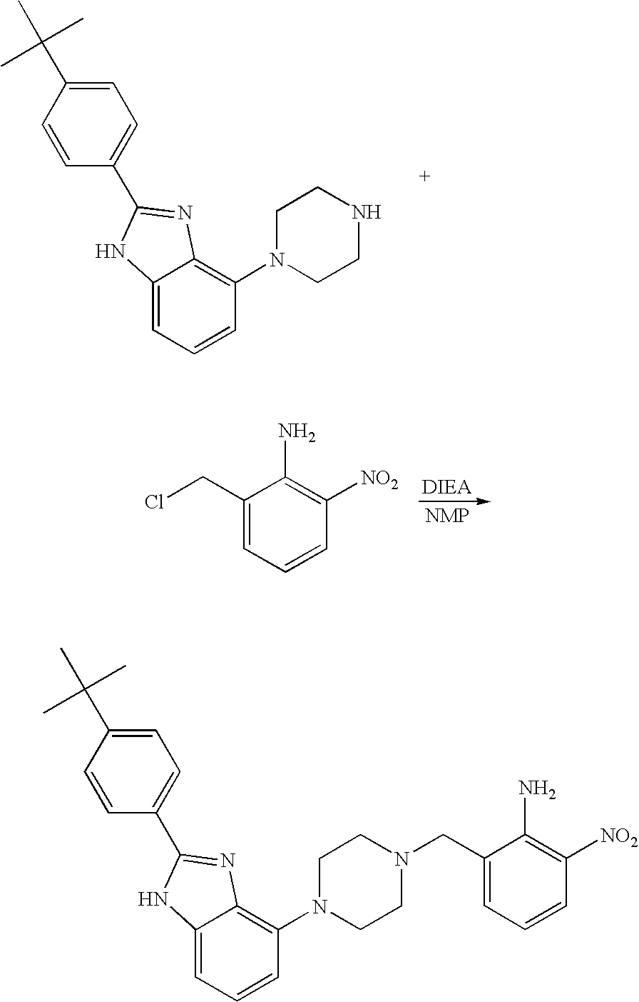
N1(CC2=CC=CC([NO2])=C2N)CCN(C2=C3C(=CC=C2)NC(C2=CC=C(C(C)(C)C)C=C2)=N3)CC1.N1CCN(C2=C3C(=CC=C2)NC(C2=CC=C(C(C)(C)C)C=C2)=N3)CC1.C1(CCl)=CC=CC([NO2])=C1N
